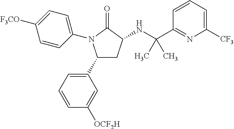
C1(C2=CC=CC([OCF2H])=C2)CC(NC(C2=NC([CF3])=CC=C2)(C)C)C(=O)N1C1=CC=C([F3CO])C=C1
